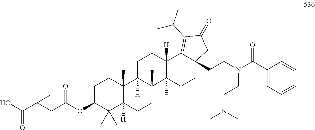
C1C(OC(CC(C(O)=O)(C)C)=O)C(C)(C)C2([H])C(C)(C1)C1([H])C(C)(CC2)C2(C)C([H])(CC1)C1=C(C(C)C)C(=O)CC1(CCN(C(C1=CC=CC=C1)=O)CCN(C)C)CC2
